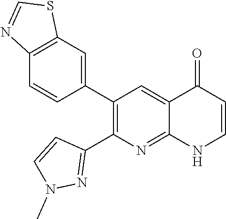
C12=C(C=C(C3=C(C4=NN(C)C=C4)N=C4C(=C3)C(=O)C=CN4)C=C1)SC=N2
